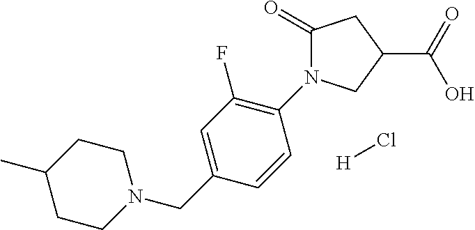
C1CN(CC2=CC(F)=C(N3C(=O)CC(C(=O)O)C3)C=C2)CCC1C.[H]Cl
